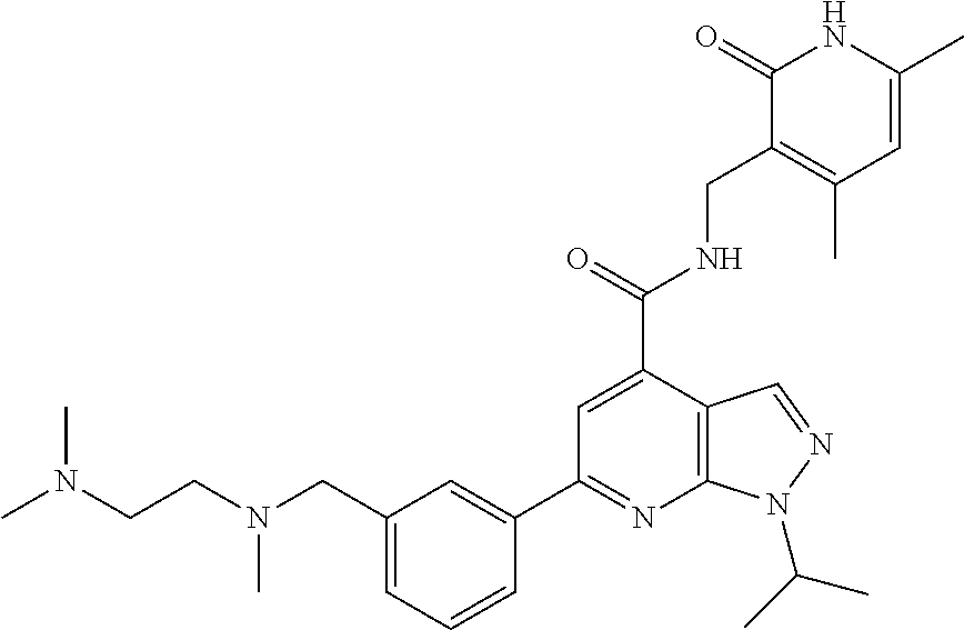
C(C1=CC=CC(C2=NC3=C(C(C(=O)NCC4=C(C)C=C(C)NC4=O)=C2)C=NN3C(C)C)=C1)N(CCN(C)C)C
